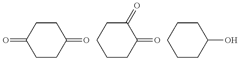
C1CC(=O)CCC1=O.C1(=O)CCCCC1=O.C1CCCCC1O
